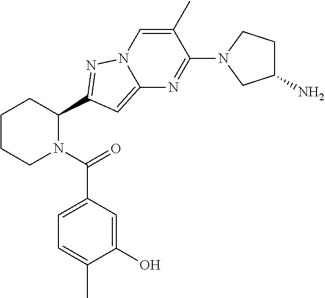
C1CCN(C(=O)C2=CC=C(C)C(O)=C2)C(C2=NN3C(=C2)N=C(N2CC(N)CC2)C(C)=C3)C1
